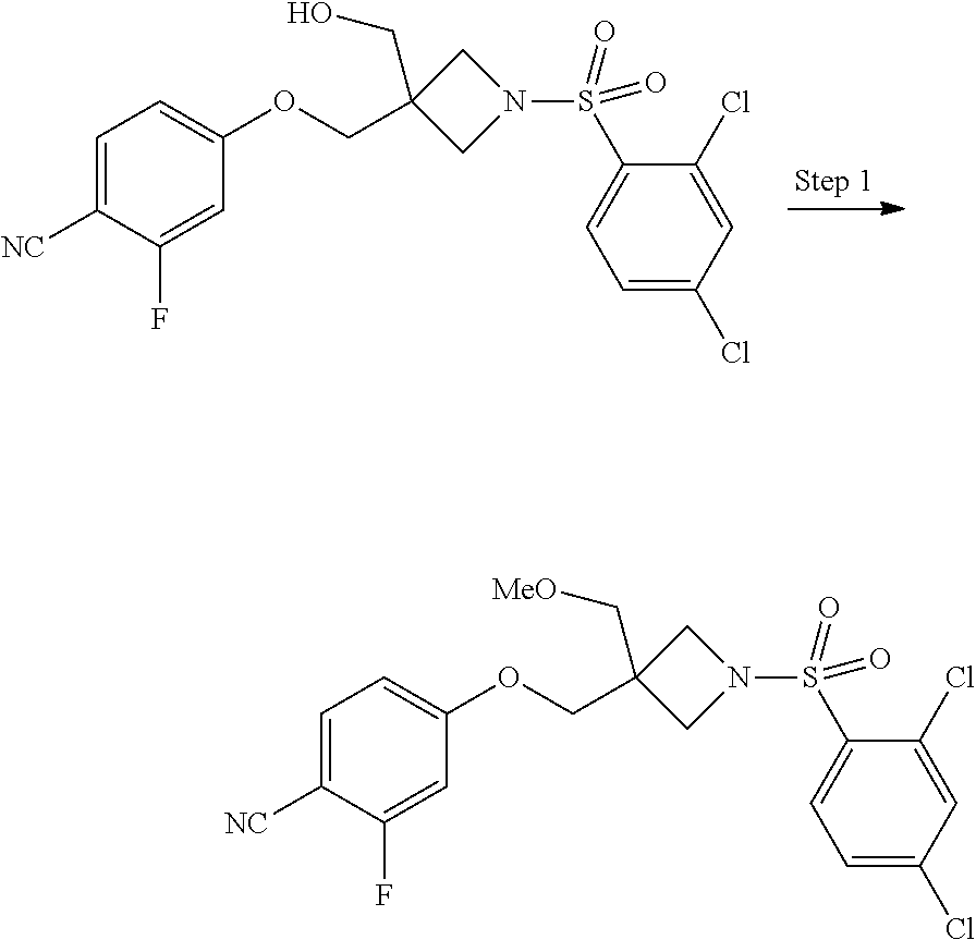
C1=C([NC])C(F)=CC(OCC2(CO)CN(S(C3=CC=C(Cl)C=C3Cl)(=O)=O)C2)=C1.C1=C([NC])C(F)=CC(OCC2(C[MeO])CN(S(C3=CC=C(Cl)C=C3Cl)(=O)=O)C2)=C1
